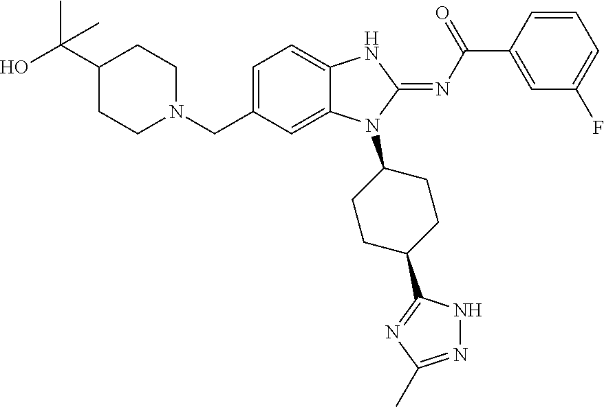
OC(C1CCN(CC2=CC=C3C(=C2)N(C2CCC(C4=NC(C)=NN4)CC2)C(=NC(C2=CC(F)=CC=C2)=O)N3)CC1)(C)C
